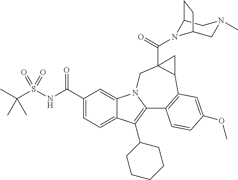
S(NC(C1=CC=C2C(=C1)N1C(=C2C2CCCCC2)C2=C(C3C(C(=O)N4C5CN(C)CC4CC5)(C1)C3)C=C(OC)C=C2)=O)(=O)(=O)C(C)(C)C
